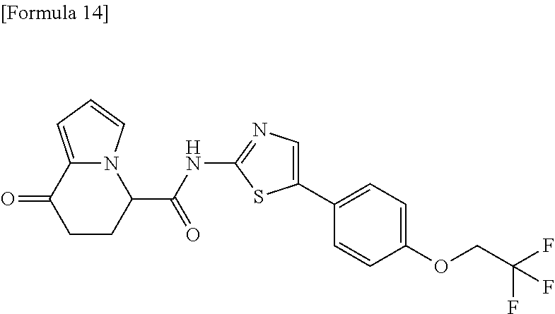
N12C(=CC=C1)C(=O)CCC2C(NC1=NC=C(C2=CC=C(OCC(F)(F)F)C=C2)S1)=O
